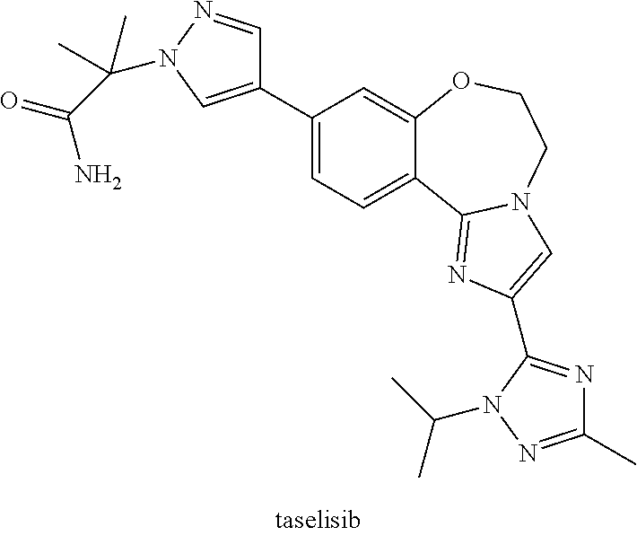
C1(C2=CN(C(C)(C(N)=O)C)N=C2)=CC=C2C(=C1)OCCN1C2=NC(C2=NC(C)=NN2C(C)C)=C1
